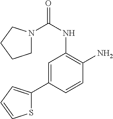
C1N(C(NC2=C(N)C=CC(C3=CC=CS3)=C2)=O)CCC1
